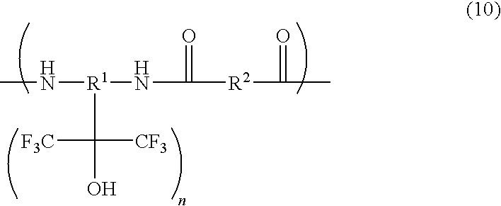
CN[R1](NC(=O)[R2]C(=O)C)C([F3C])([CF3])O
